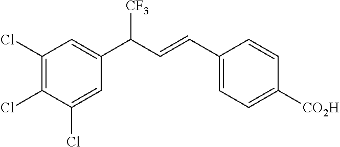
C1(C(C=CC2=CC=C([CO2H])C=C2)[CF3])=CC(Cl)=C(Cl)C(Cl)=C1
